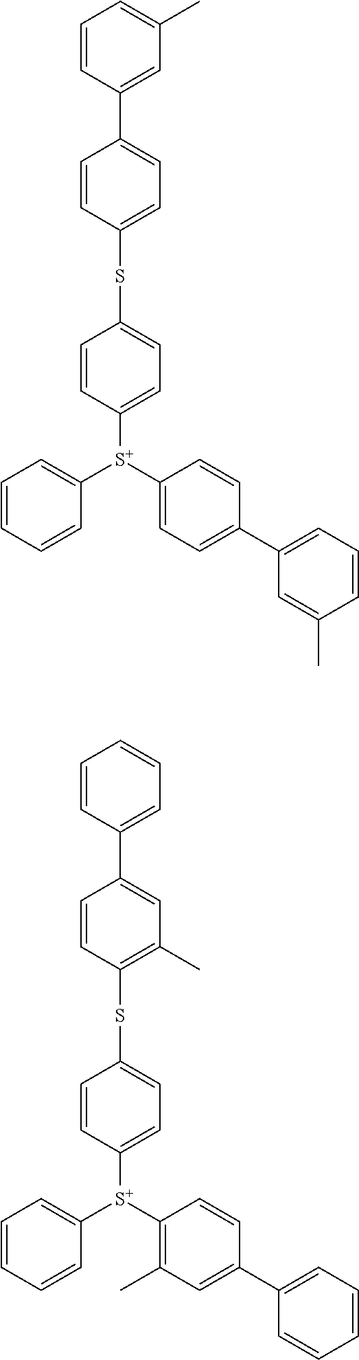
C1=CC(C2=CC=C(SC3=CC=C([S+](C4=CC=C(C5=CC=CC(C)=C5)C=C4)C4=CC=CC=C4)C=C3)C=C2)=CC(C)=C1.C1=CC(C2=CC(C)=C(SC3=CC=C([S+](C4=C(C)C=C(C5=CC=CC=C5)C=C4)C4=CC=CC=C4)C=C3)C=C2)=CC=C1
